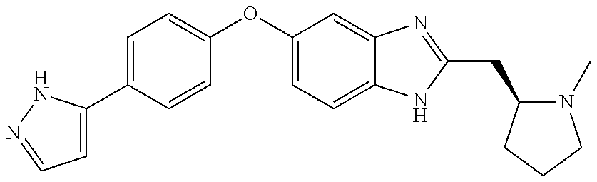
C1=C(C2=CC=C(OC3=CC=C4C(=C3)N=C(CC3N(C)CCC3)N4)C=C2)NN=C1
